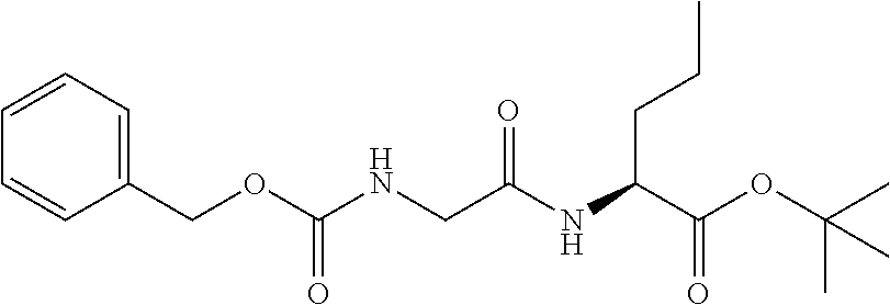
C1(COC(NCC(NC(C(OC(C)(C)C)=O)CCC)=O)=O)=CC=CC=C1
